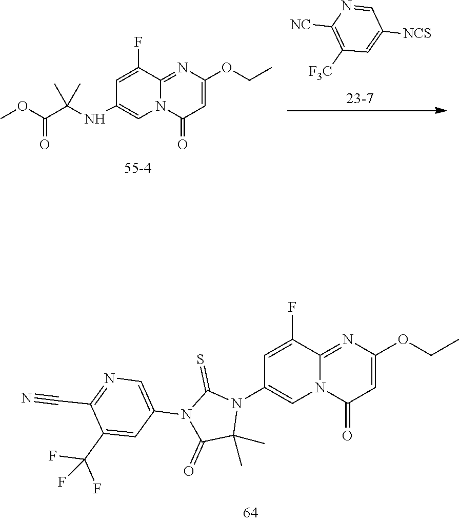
C1=C(F)C2=NC(OCC)=CC(=O)N2C=C1N1C(=S)N(C2=CN=C(C#N)C(C(F)(F)F)=C2)C(=O)C1(C)C.C1=C(F)C2=NC(OCC)=CC(=O)N2C=C1NC(C(=O)OC)(C)C.C1([F3C])=C([NC])N=CC([NCS])=C1
